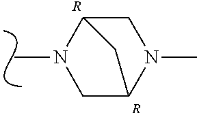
N1(C)CC2N(C)CC1C2.[R].[R]
